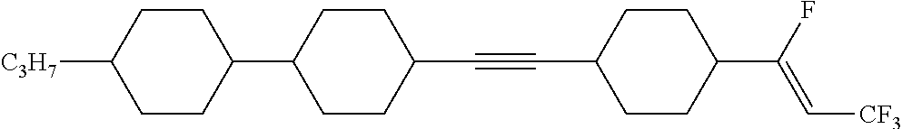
C1CC(C2CCC(C#CC3CCC(C(F)=C[CF3])CC3)CC2)CCC1[C3H7]
